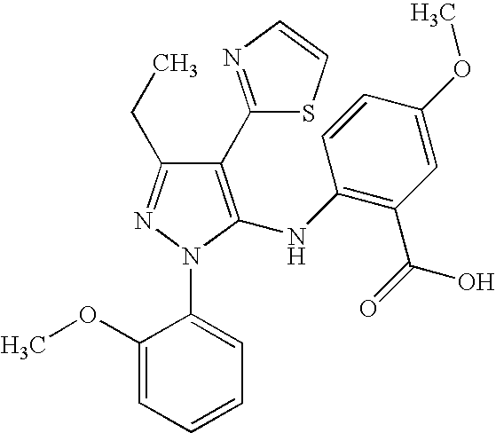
C1(C2=NC=CS2)=C(NC2=C(C(=O)O)C=C(OC)C=C2)N(C2=CC=CC=C2OC)N=C1CC
